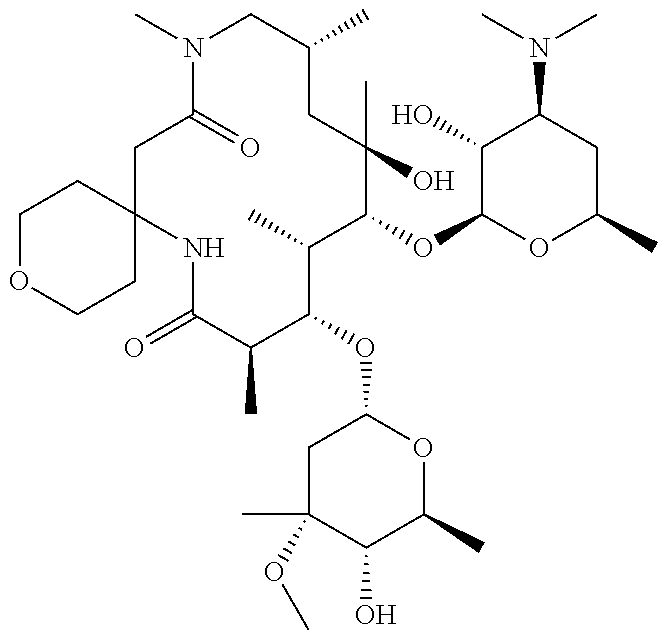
C1OCCC2(C1)CC(=O)N(C)CC(C)CC(O)(C)C(OC1OC(C)CC(N(C)C)C1O)C(C)C(OC1CC(C)(OC)C(O)C(C)O1)C(C)C(=O)N2
